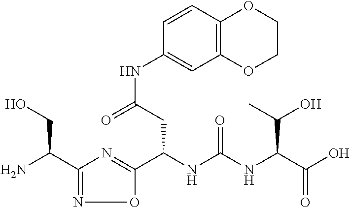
C1(C(N)CO)=NOC(C(NC(NC(C(O)=O)C(O)C)=O)CC(NC2=CC3=C(C=C2)OCCO3)=O)=N1
